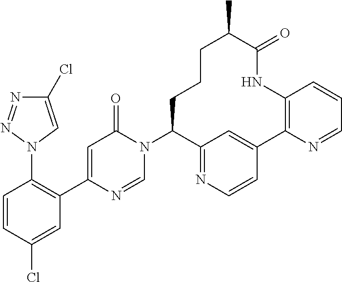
N1=NN(C2=C(C3=CC(=O)N(C4C5=NC=CC(=C5)C5=C(NC(=O)C(C)CCC4)C=CC=N5)C=N3)C=C(Cl)C=C2)C=C1Cl
